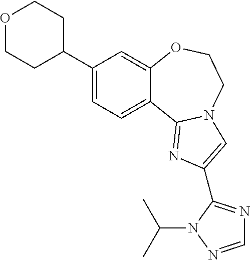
C1(C2CCOCC2)=CC=C2C(=C1)OCCN1C2=NC(C2=NC=NN2C(C)C)=C1
